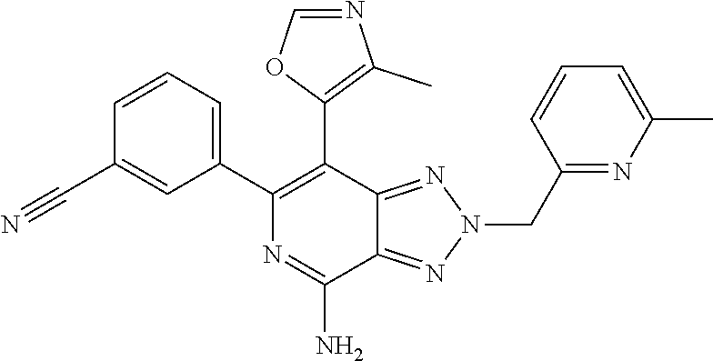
C1(C2=C(C3=CC=CC(C#N)=C3)N=C(N)C3=NN(CC4=NC(C)=CC=C4)N=C23)=C(C)N=CO1
